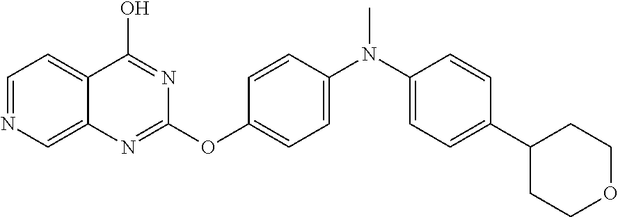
C1=NC=C2C(=C1)C(O)=NC(OC1=CC=C(N(C)C3=CC=C(C4CCOCC4)C=C3)C=C1)=N2
